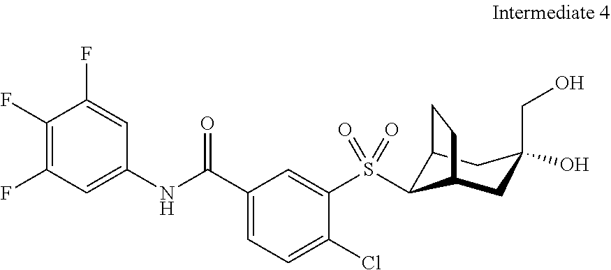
C1(F)=CC(NC(C2=CC=C(Cl)C(S(=O)(=O)C3C4CC(O)(CO)CC3CC4)=C2)=O)=CC(F)=C1F
